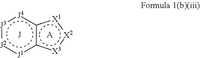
[A].[J].[X3]1:[X2]:[X1]c2c1[J1]:[J2]:[J3]:[J4]2
